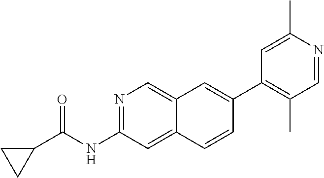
N1=C(NC(C2CC2)=O)C=C2C(=C1)C=C(C1=C(C)C=NC(C)=C1)C=C2
